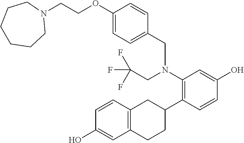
OC1=CC(N(CC2=CC=C(OCCN3CCCCCC3)C=C2)CC(F)(F)F)=C(C2CC3=C(CC2)C=C(O)C=C3)C=C1
